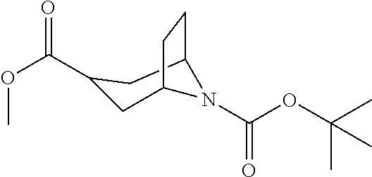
O(C(C1CC2N(C(OC(C)(C)C)=O)C(C1)CC2)=O)C
